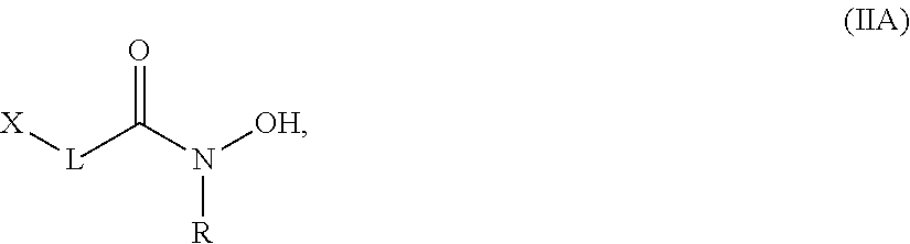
[R]N(C([L][X])=O)[OH]
